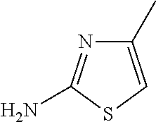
C1(C)=CSC(N)=N1
